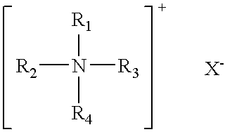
[R2]N([R1])([R3])[R4]
